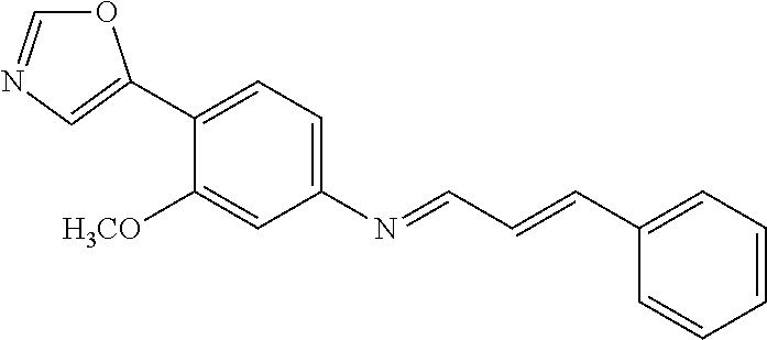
C1(C2=CN=CO2)=CC=C(N=CC=CC2=CC=CC=C2)C=C1[H3CO]
